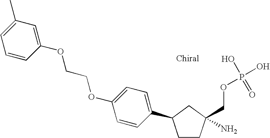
C1CC(COP(O)(O)=O)(N)CC1C1=CC=C(OCCOC2=CC(C)=CC=C2)C=C1
